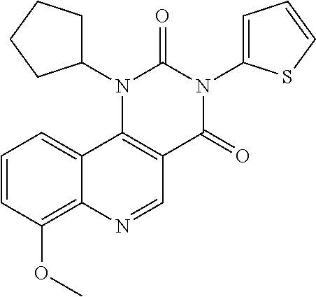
C1=CC(OC)=C2C(=C1)C1=C(C=N2)C(=O)N(C2=CC=CS2)C(=O)N1C1CCCC1
